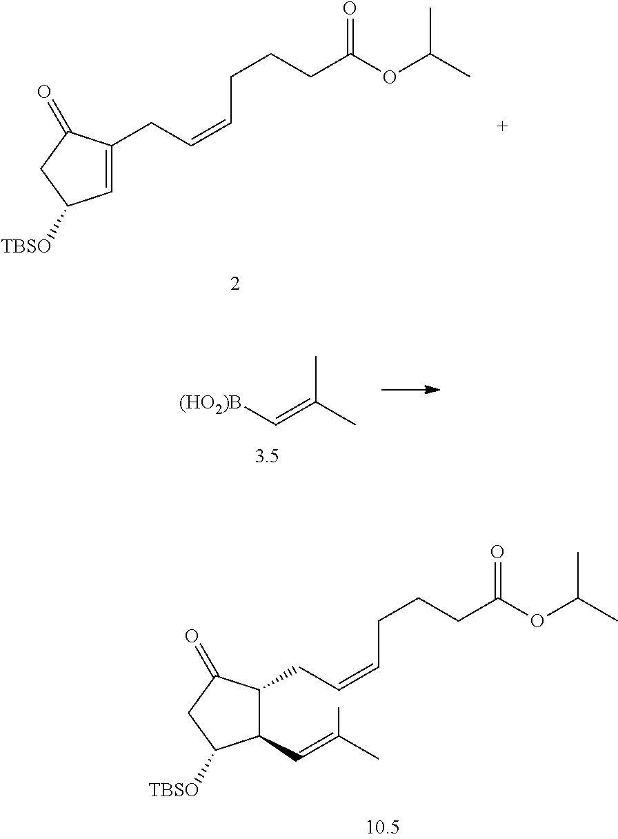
C1=C(CC=CCCCC(=O)OC(C)C)C(=O)CC1[TBSO].C1(C=C(C)C)C(CC=CCCCC(=O)OC(C)C)C(=O)CC1[TBSO].CC(=C[(HO2)B])C
